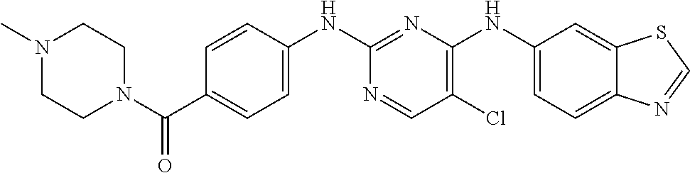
C1=CC(NC2=NC(NC3=CC=C4C(=C3)SC=N4)=C(Cl)C=N2)=CC=C1C(N1CCN(C)CC1)=O
